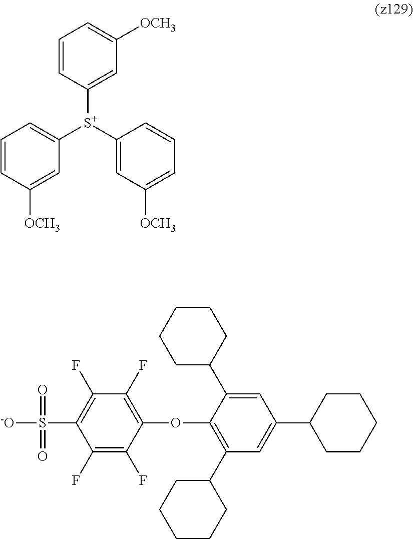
C1=CC([OCH3])=CC([S+](C2=CC([OCH3])=CC=C2)C2=CC([OCH3])=CC=C2)=C1.C1=C(C2CCCCC2)C(OC2=C(F)C(F)=C(S([-O])(=O)=O)C(F)=C2F)=C(C2CCCCC2)C=C1C1CCCCC1
